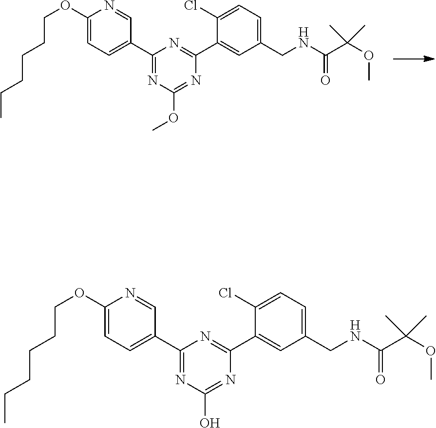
O(CCCCCC)C1=CC=C(C2=NC(OC)=NC(C3=CC(CNC(C(OC)(C)C)=O)=CC=C3Cl)=N2)C=N1.O(CCCCCC)C1=CC=C(C2=NC(O)=NC(C3=CC(CNC(C(OC)(C)C)=O)=CC=C3Cl)=N2)C=N1
